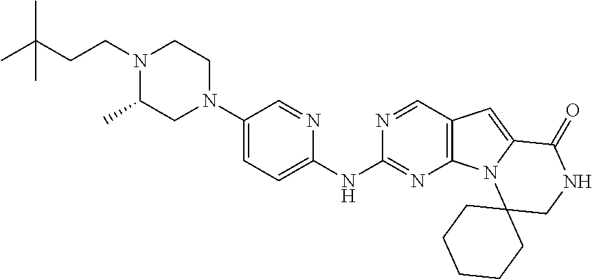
N1(CCC(C)(C)C)C(C)CN(C2=CC=C(NC3=NC4=C(C=N3)C=C3N4C4(CNC3=O)CCCCC4)N=C2)CC1
